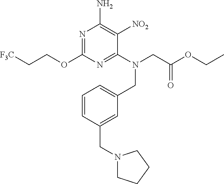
N1=C(OCC[F3C])N=C(N(CC(OCC)=O)CC2=CC=CC(CN3CCCC3)=C2)C([NO2])=C1N
